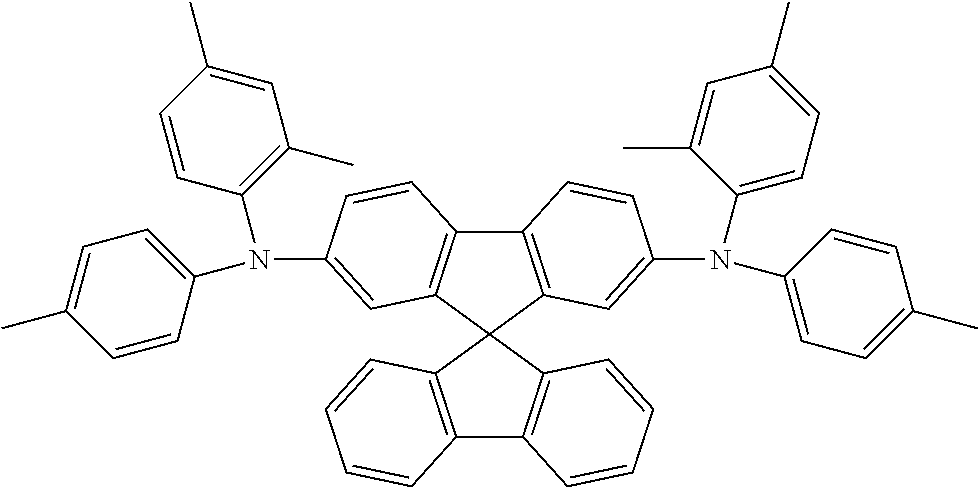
C12=C(C3(C4=C1C=CC=C4)C1=C(C4=C3C=C(N(C3=C(C)C=C(C)C=C3)C3=CC=C(C)C=C3)C=C4)C=CC(N(C3=CC=C(C)C=C3)C3=CC=C(C)C=C3C)=C1)C=CC=C2
